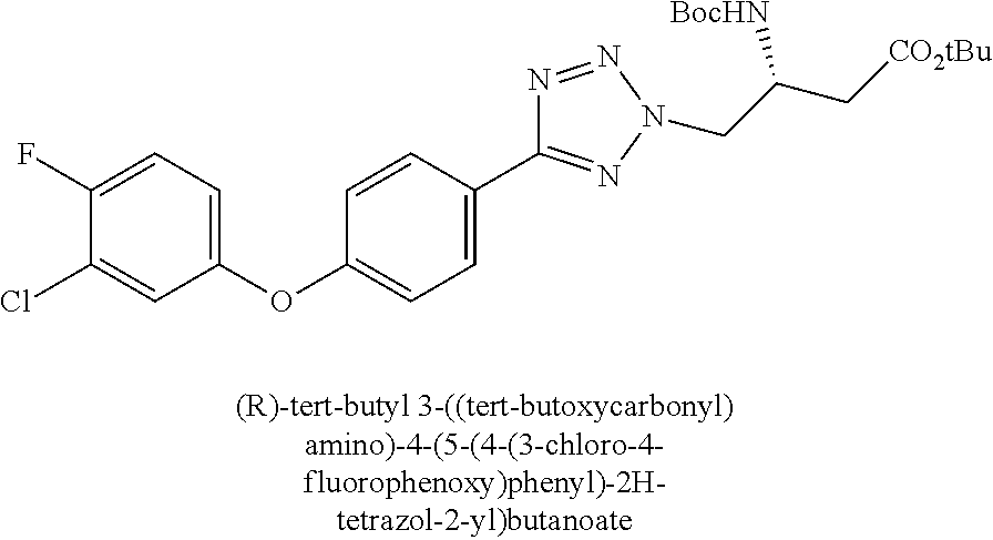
C1(OC2=CC=C(C3=NN(CC(C[CO2tBu])[BocHN])N=N3)C=C2)=CC=C(F)C(Cl)=C1
